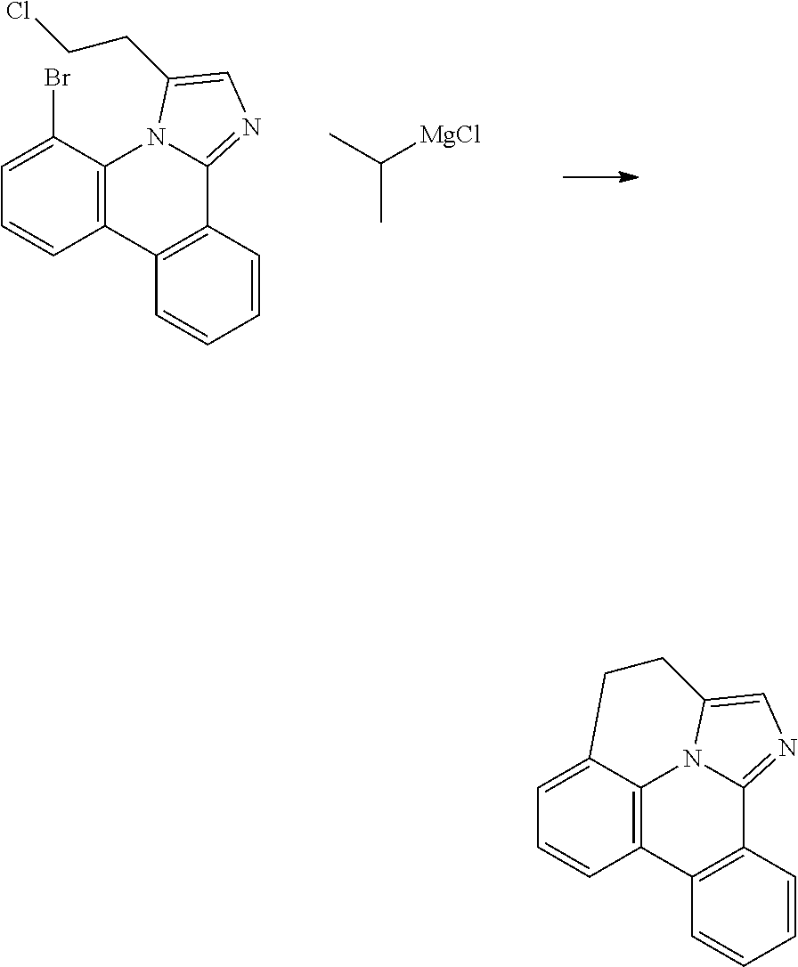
C1=C(Br)C2=C(C=C1)C1=C(C3=NC=C(CCCl)N23)C=CC=C1.CC(C)[MgCl].C1=C2C3=C(C=C1)C1=C(C4=NC=C(N34)CC2)C=CC=C1
